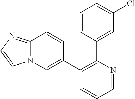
C1=NC(C2=CC(Cl)=CC=C2)=C(C2=CN3C(=NC=C3)C=C2)C=C1
